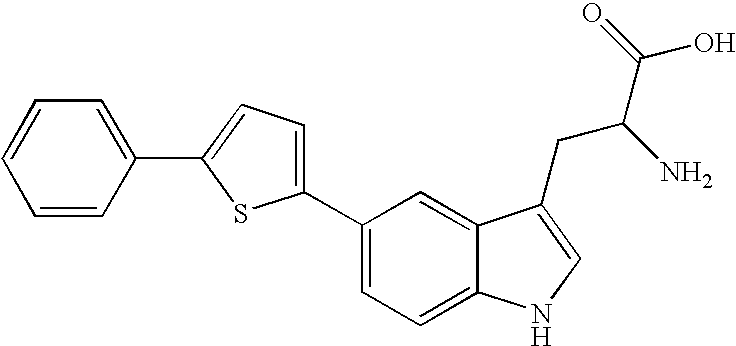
C1(C2=CC=CC=C2)=CC=C(C2=CC=C3C(=C2)C(CC(N)C(=O)O)=CN3)S1
